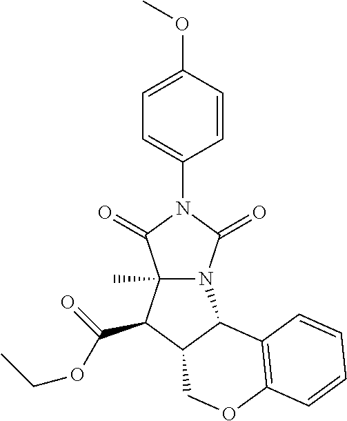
C1(OC)=CC=C(N2C(=O)N3C(C)(C2=O)C(C(OCC)=O)C2C3C3=C(OC2)C=CC=C3)C=C1
